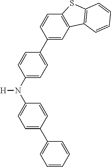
[H]N(C1=CC=C(C2=CC=CC=C2)C=C1)C1=CC=C(C2=CC3=C(C=C2)SC2=C3C=CC=C2)C=C1
